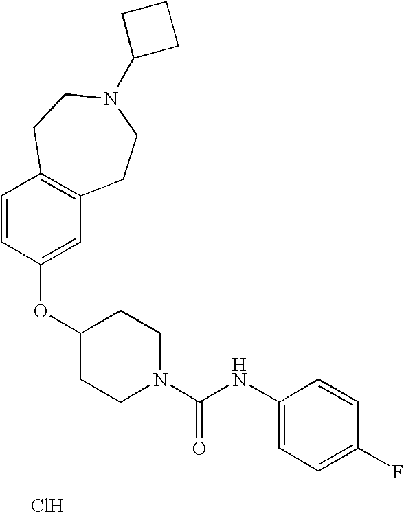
C1=CC(OC2CCN(C(NC3=CC=C(F)C=C3)=O)CC2)=CC2=C1CCN(C1CCC1)CC2.Cl
